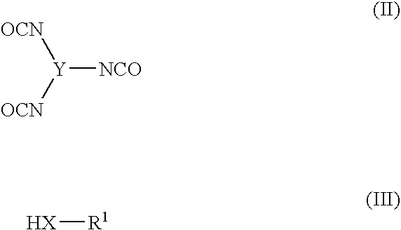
[Y]([NCO])([OCN])[OCN].[HX][R1]
